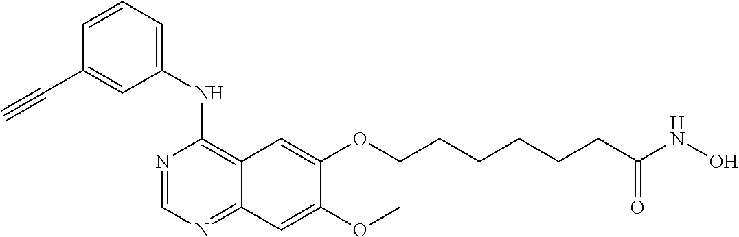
N1=CN=C2C(=C1NC1=CC=CC(C#C)=C1)C=C(OCCCCCCC(=O)NO)C(OC)=C2
